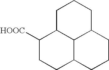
C1([HOOC])CCC2C3C1CCCC3CCC2
